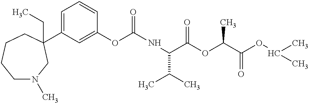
C1N(C)CC(C2=CC=CC(OC(NC(C(OC(C(OC(C)C)=O)C)=O)C(C)C)=O)=C2)(CC)CCC1
